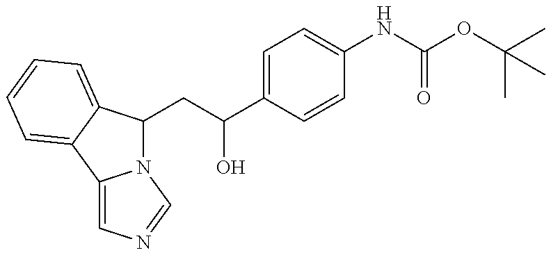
N12C(CC(C3=CC=C(NC(OC(C)(C)C)=O)C=C3)O)C3=CC=CC=C3C1=CN=C2
